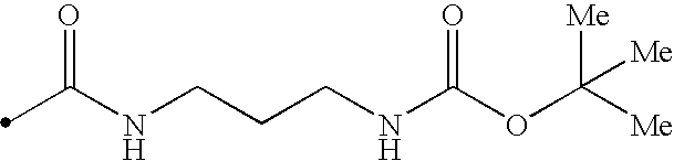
C(NCCCNC(OC([Me])([Me])[Me])=O)(=O)C
